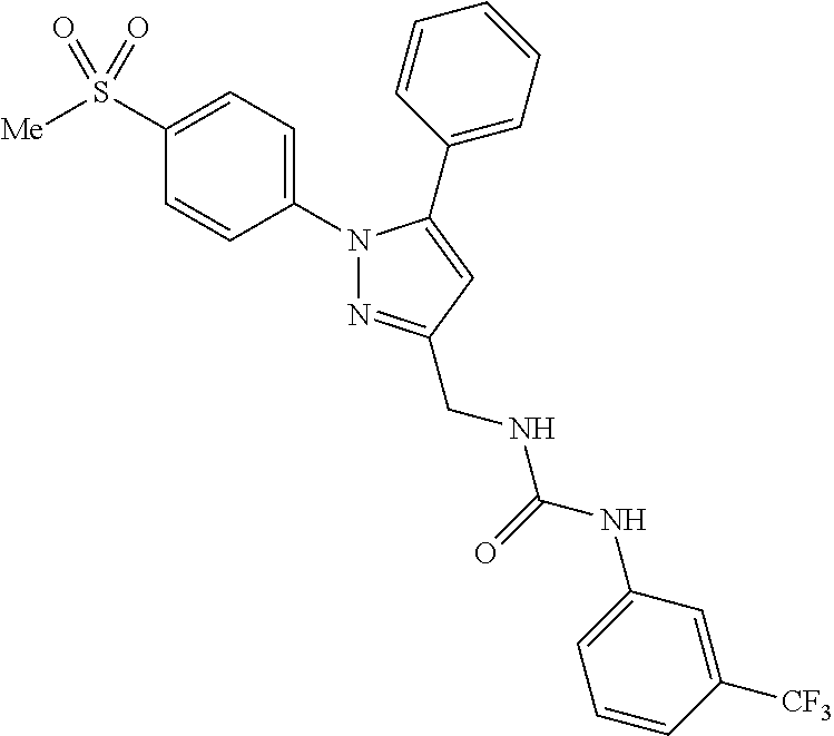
N1(C2=CC=C(S([Me])(=O)=O)C=C2)N=C(CNC(NC2=CC=CC([CF3])=C2)=O)C=C1C1=CC=CC=C1
